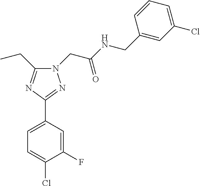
C1=C(C2=NN(CC(NCC3=CC(Cl)=CC=C3)=O)C(CC)=N2)C=C(F)C(Cl)=C1
